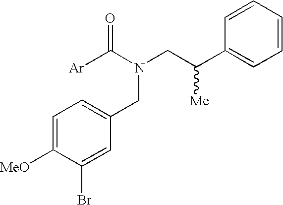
C1=C([MeO])C(Br)=CC(CN(C([Ar])=O)CC(C2=CC=CC=C2)[Me])=C1
